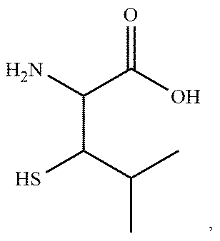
C(C(C(C)C)S)(C(O)=O)N
